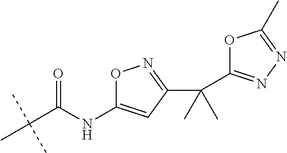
C(C(C)(C)C)(=O)NC1=CC(C(C)(C)C2=NN=C(C)O2)=NO1
